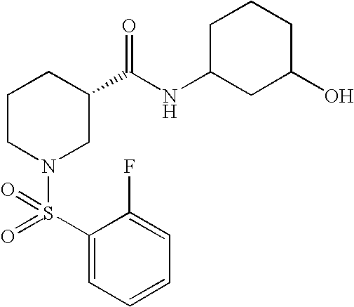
C1=C(F)C(S(=O)(N2CC(C(NC3CC(O)CCC3)=O)CCC2)=O)=CC=C1
